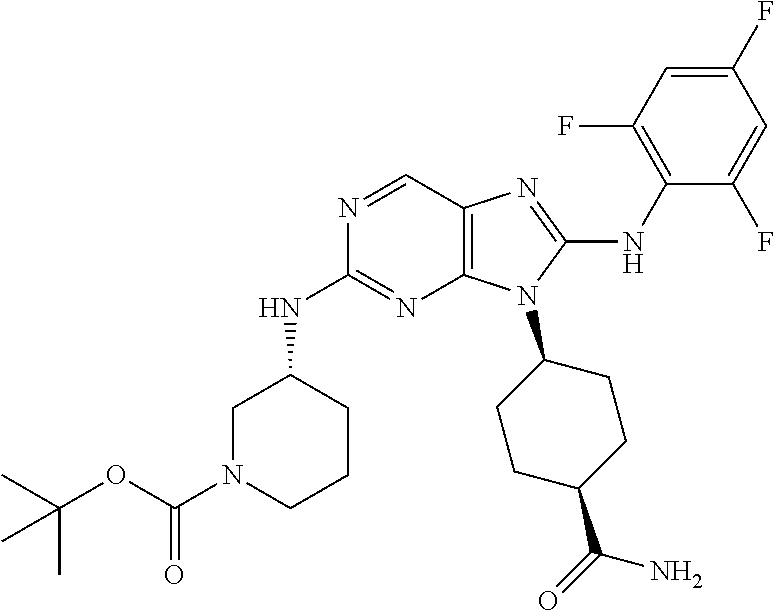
N1=CC2=C(N=C1NC1CN(C(OC(C)(C)C)=O)CCC1)N(C1CCC(C(=O)N)CC1)C(NC1=C(F)C=C(F)C=C1F)=N2
